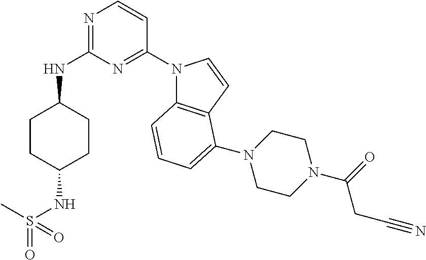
C1CC(NS(=O)(C)=O)CCC1NC1=NC=CC(N2C3=C(C=C2)C(N2CCN(C(=O)CC#N)CC2)=CC=C3)=N1
